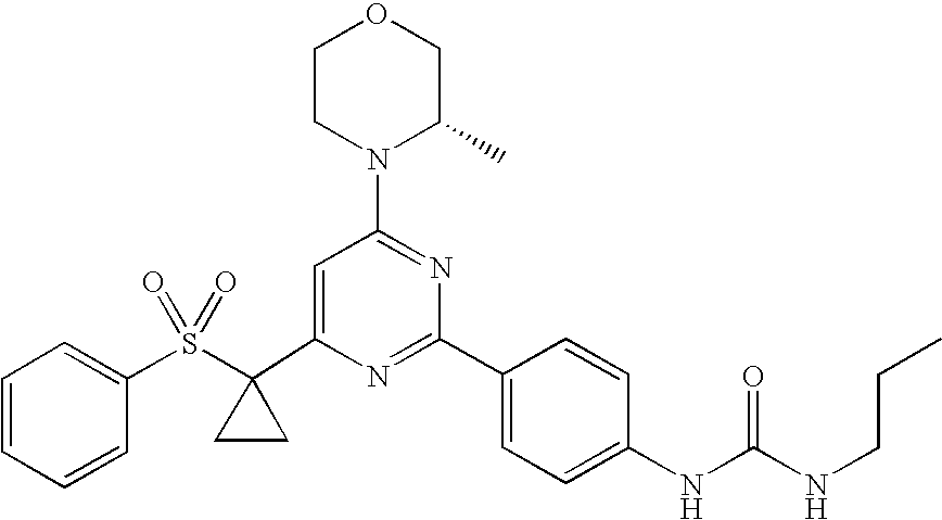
C1(C2(S(C3=CC=CC=C3)(=O)=O)CC2)=CC(N2C(C)COCC2)=NC(C2=CC=C(NC(=O)NCCC)C=C2)=N1
